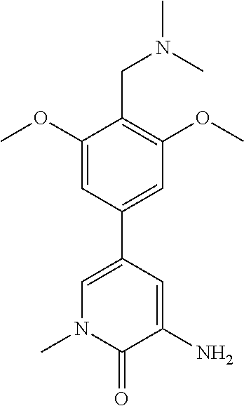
N1(C)C(=O)C(N)=CC(C2=CC(OC)=C(CN(C)C)C(OC)=C2)=C1
